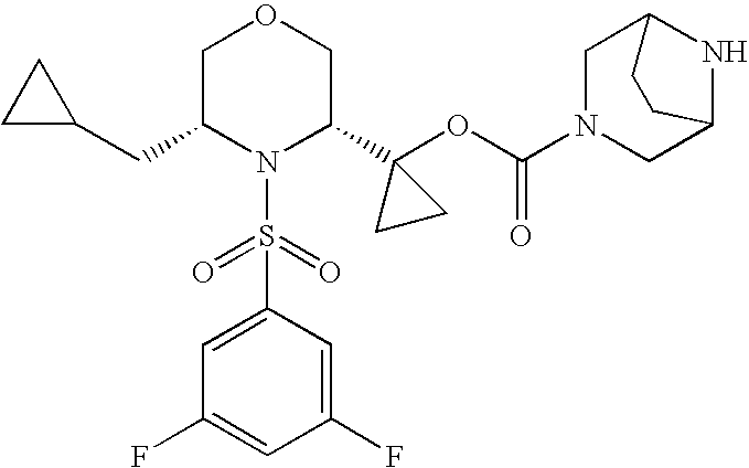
N1(S(=O)(=O)C2=CC(F)=CC(F)=C2)C(C2(OC(N3CC4NC(C3)CC4)=O)CC2)COCC1CC1CC1
